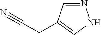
N1=CC(CC#N)=CN1
